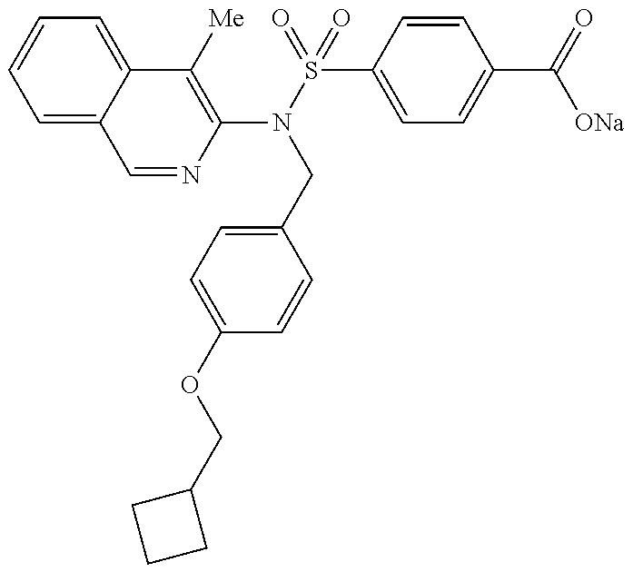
C1=NC(N(S(=O)(=O)C2=CC=C(C(=O)[ONa])C=C2)CC2=CC=C(OCC3CCC3)C=C2)=C([Me])C2=CC=CC=C12
